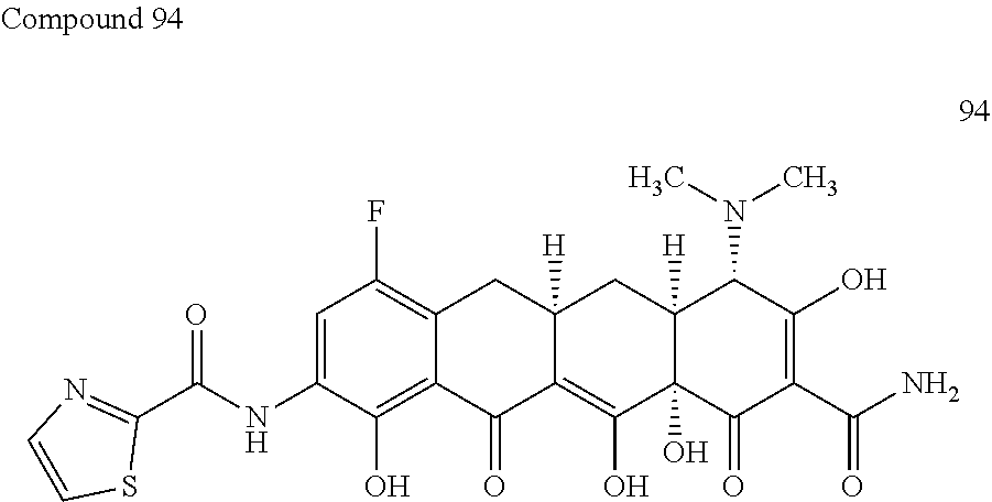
C1=C(NC(C2=NC=CS2)=O)C(O)=C2C(=C1F)CC1([H])C(=C(O)C3(O)C([H])(C1)C(N(C)C)C(O)=C(C(N)=O)C3=O)C2=O
